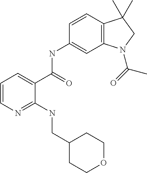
C1=CN=C(NCC2CCOCC2)C(C(NC2=CC3=C(C=C2)C(C)(C)CN3C(C)=O)=O)=C1
